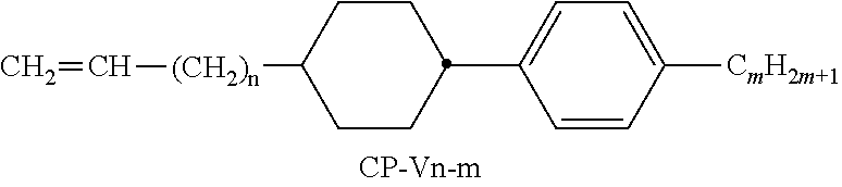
C1CC(C2=CC=C([CmH2m+1])C=C2)CCC1[(CH2)n]C=C
